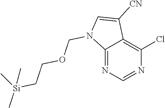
C12=NC=NC(Cl)=C1C([CN])=CN2COCC[Si](C)(C)C
